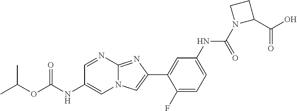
C1=NC2=NC(C3=CC(NC(N4C(C(O)=O)CC4)=O)=CC=C3F)=CN2C=C1NC(OC(C)C)=O
